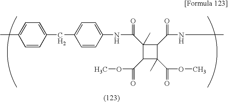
N(C(=O)C1(C)C(C(OC)=O)C(C(OC)=O)(C)C1C(NC)=O)C1=CC=C(CC2=CC=C(C)C=C2)C=C1
